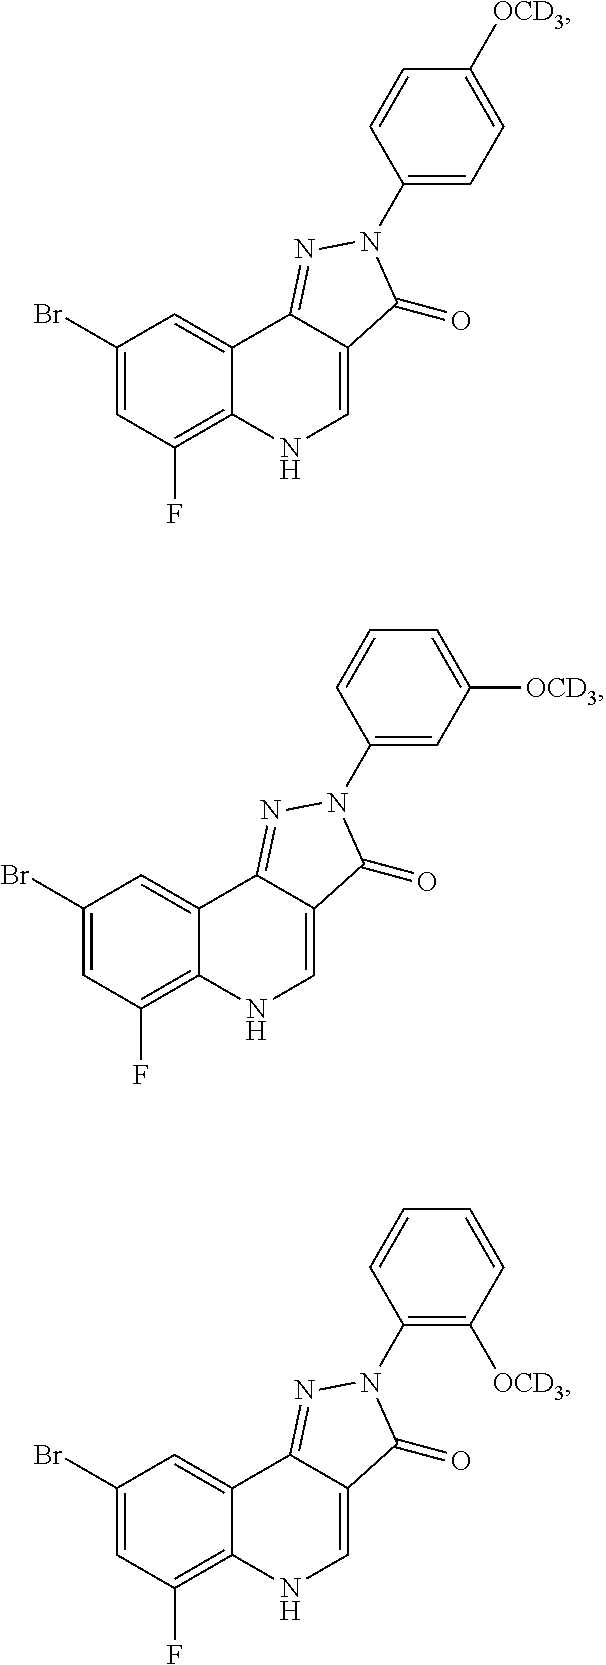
C1(Br)=CC(F)=C2C(=C1)C1=NN(C3=CC=C([OCD3])C=C3)C(=O)C1=CN2.C1(Br)=CC(F)=C2C(=C1)C1=NN(C3=CC([OCD3])=CC=C3)C(=O)C1=CN2.C1(Br)=CC(F)=C2C(=C1)C1=NN(C3=C([OCD3])C=CC=C3)C(=O)C1=CN2
